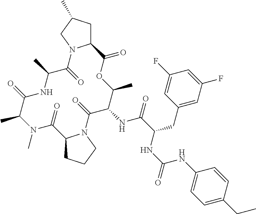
CN1C(C)C(=O)NC(C)C(=O)N2C(CC(C)C2)C(=O)OC(C)C(NC(=O)C(CC2=CC(F)=CC(F)=C2)NC(NC2=CC=C(CC)C=C2)=O)C(=O)N2C(C1=O)CCC2
